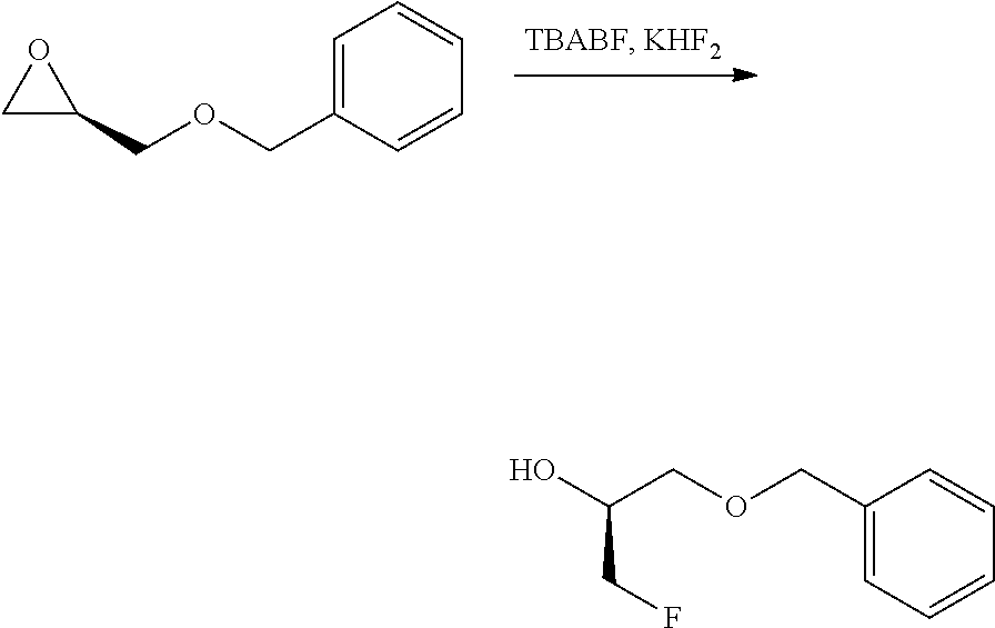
C1=C(COCC2OC2)C=CC=C1.C(C1=CC=CC=C1)OCC(O)CF
